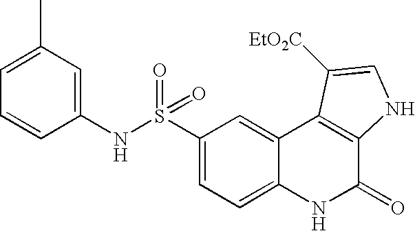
C1(NS(C2=CC=C3C(=C2)C2=C(C(=O)N3)NC=C2[EtO2C])(=O)=O)=CC(C)=CC=C1
